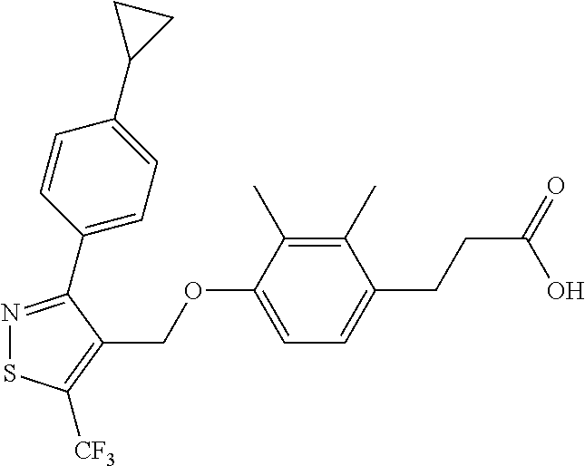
N1=C(C2=CC=C(C3CC3)C=C2)C(COC2=CC=C(CCC(=O)O)C(C)=C2C)=C([CF3])S1
